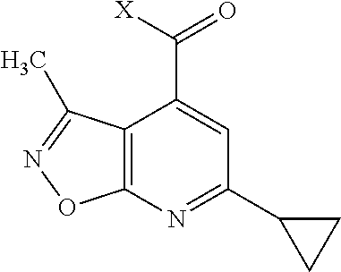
C12=C(N=C(C3CC3)C=C1C([X])=O)ON=C2C
